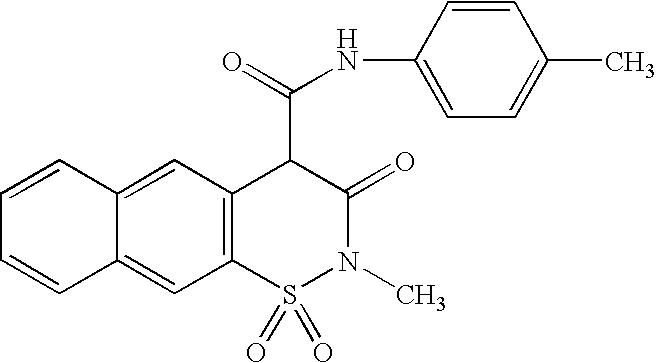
N(C(C1C(=O)N(C)S(=O)(=O)C2=C1C=C1C(=C2)C=CC=C1)=O)C1=CC=C(C)C=C1
